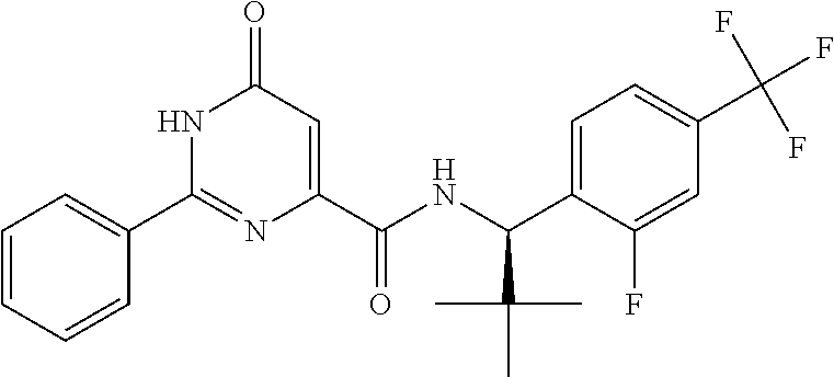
C1(C2=NC(C(NC(C3=CC=C(C(F)(F)F)C=C3F)C(C)(C)C)=O)=CC(=O)N2)=CC=CC=C1
